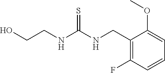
C1(CNC(NCCO)=S)=C(F)C=CC=C1OC
